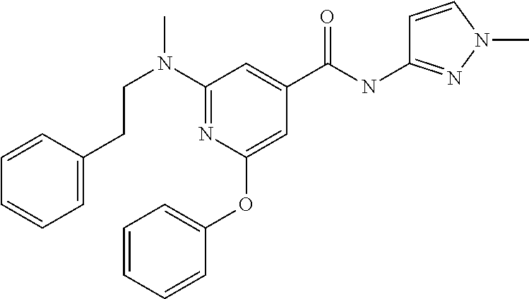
C(N(C1=NC(OC2=CC=CC=C2)=CC(C(NC2=NN(C)C=C2)=O)=C1)C)CC1=CC=CC=C1
